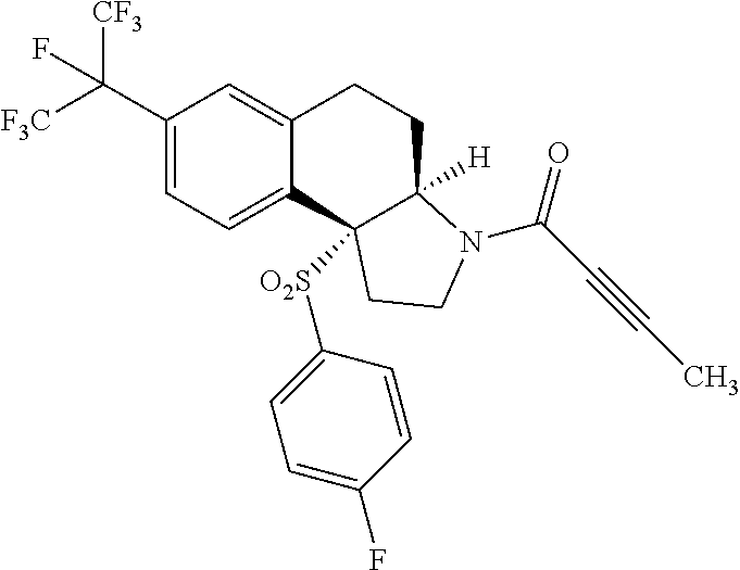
C(C1=CC=C2C(=C1)CCC1([H])C2([O2S]C2=CC=C(F)C=C2)CCN1C(=O)C#CC)([F3C])([CF3])F
